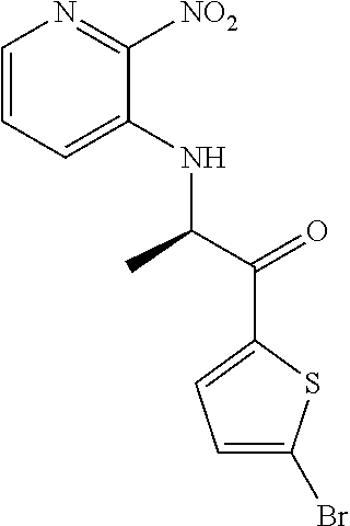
C1=CC=C(NC(C(=O)C2=CC=C(Br)S2)C)C([NO2])=N1
